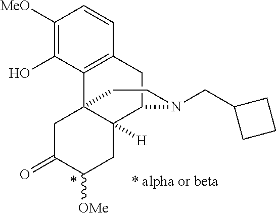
C1([MeO])=C(O)C2=C(C=C1)CC1C3([H])C2(CC(=O)C([OMe])C3)CCN1CC1CCC1
